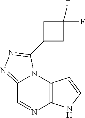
C12=C(N3C(=NN=C3C3CC(F)(F)C3)C=N1)C=CN2
